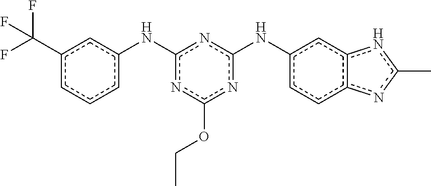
c12cc(Nc3nc(Nc4cccc(C(F)(F)F)c4)nc(OCC)n3)ccc1nc(C)n2
